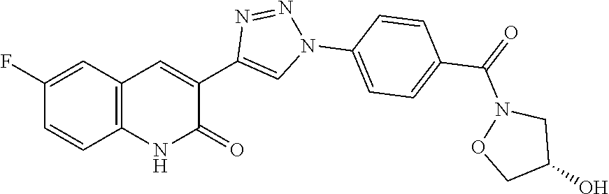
C12=C(C=C(F)C=C1)C=C(C1=CN(C3=CC=C(C(N4OCC(O)C4)=O)C=C3)N=N1)C(=O)N2
